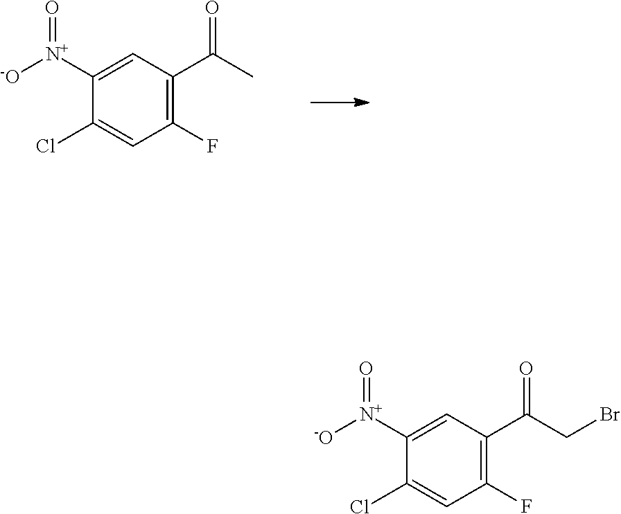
C1(F)=C(C(C)=O)C=C([N+]([-O])=O)C(Cl)=C1.C1(F)=C(C(CBr)=O)C=C([N+]([-O])=O)C(Cl)=C1
